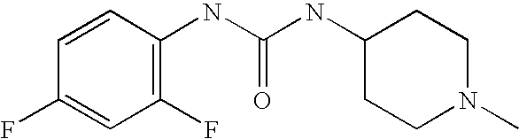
C1(F)=C(NC(NC2CCN(C)CC2)=O)C=CC(F)=C1
